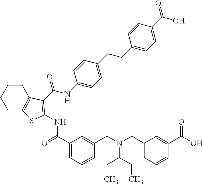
C1CC2=C(CC1)SC(NC(=O)C1=CC=CC(CN(C(CC)CC)CC3=CC=CC(C(O)=O)=C3)=C1)=C2C(NC1=CC=C(CCC2=CC=C(C(O)=O)C=C2)C=C1)=O
